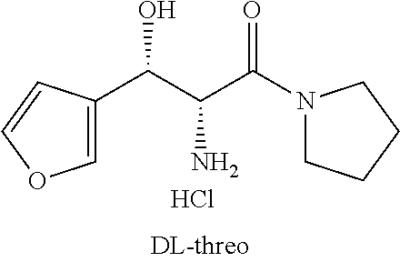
C(C(C(N1CCCC1)=O)N)(O)C1=COC=C1.Cl
